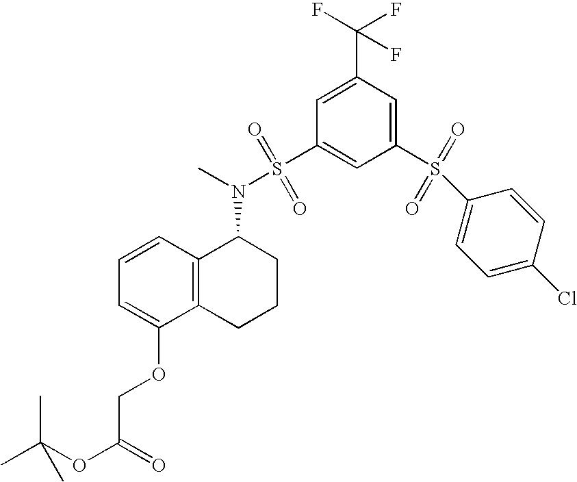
C1=C(OCC(OC(C)(C)C)=O)C2=C(C=C1)C(N(S(C1=CC(S(C3=CC=C(Cl)C=C3)(=O)=O)=CC(C(F)(F)F)=C1)(=O)=O)C)CCC2
